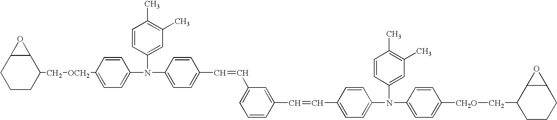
C1(C[OCH2]C2=CC=C(N(C3=CC(C)=C(C)C=C3)C3=CC=C(C=CC4=CC=CC(C=CC5=CC=C(N(C6=CC(C)=C(C)C=C6)C6=CC=C([CH2O]CC7CCCC8C7O8)C=C6)C=C5)=C4)C=C3)C=C2)C2C(CCC1)O2
